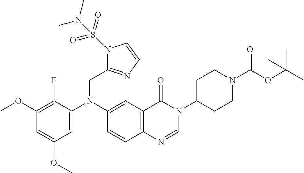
C1(OC)=C(F)C(N(C2=CC3=C(C=C2)N=CN(C2CCN(C(OC(C)(C)C)=O)CC2)C3=O)CC2=NC=CN2S(=O)(=O)N(C)C)=CC(OC)=C1
